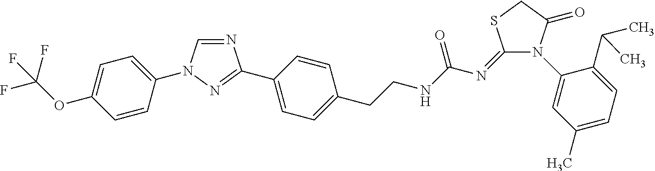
N1=CN(C2=CC=C(OC(F)(F)F)C=C2)N=C1C1=CC=C(CCNC(N=C2N(C3=CC(C)=CC=C3C(C)C)C(=O)CS2)=O)C=C1
